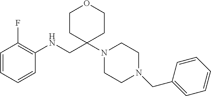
C1=CC=CC(NCC2(N3CCN(CC4=CC=CC=C4)CC3)CCOCC2)=C1F
